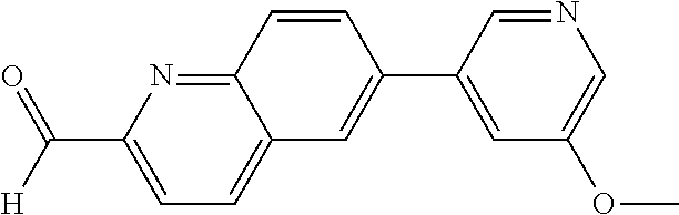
C12=NC(C([H])=O)=CC=C1C=C(C1=CC(OC)=CN=C1)C=C2
